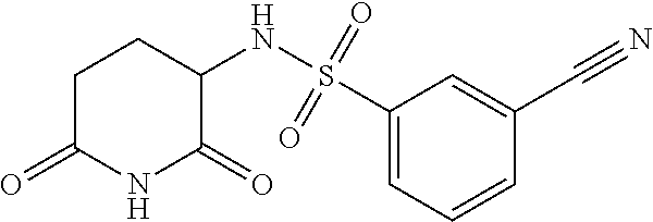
C1C(=O)NC(=O)C(NS(C2=CC=CC(C#N)=C2)(=O)=O)C1
